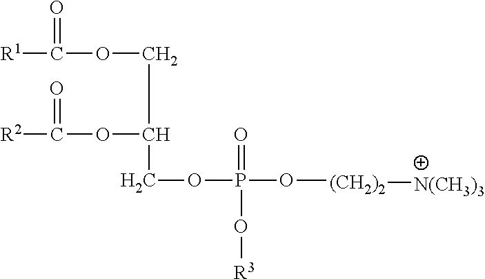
[R1]C(=O)OCC(COP(=O)(O[(CH2)2][N(CH3)3])O[R3])OC([R2])=O
